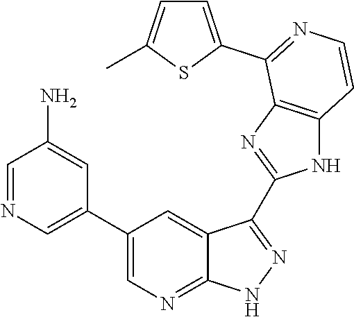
C1=NC=C(C2=CN=C3C(=C2)C(C2=NC4=C(N2)C=CN=C4C2=CC=C(C)S2)=NN3)C=C1N
